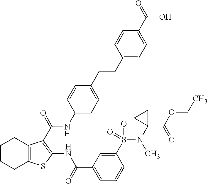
C1CCC2=C(C1)C(C(=O)NC1=CC=C(CCC3=CC=C(C(=O)O)C=C3)C=C1)=C(NC(C1=CC=CC(S(=O)(=O)N(C3(C(OCC)=O)CC3)C)=C1)=O)S2
